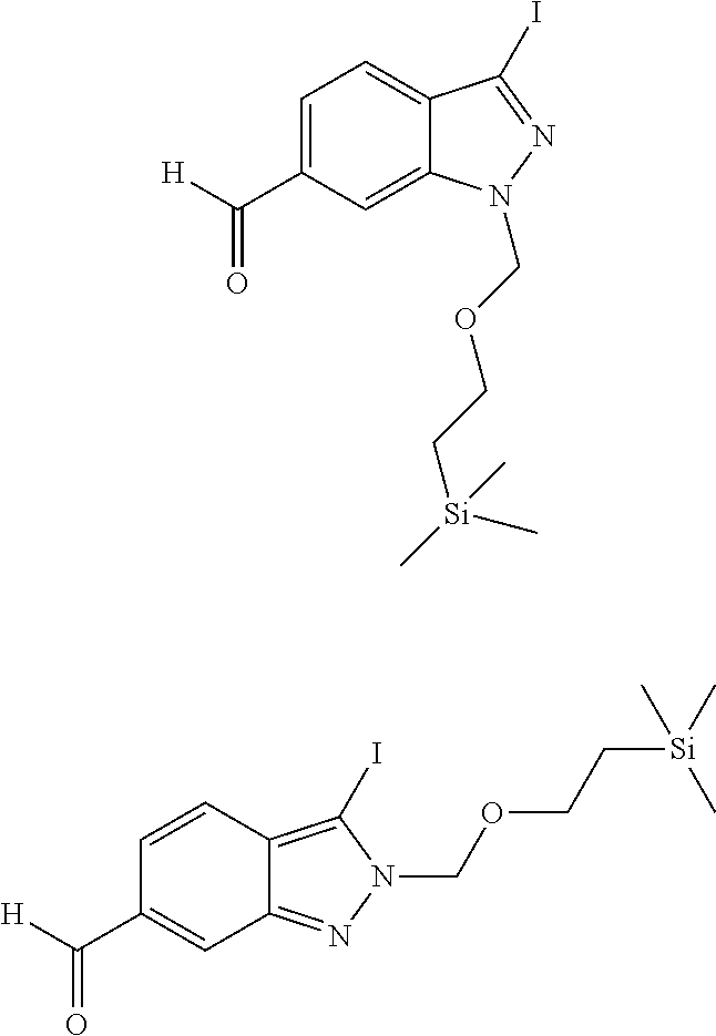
C1=C(C([H])=O)C=C2C(=C1)C(I)=NN2COCC[Si](C)(C)C.C1=CC2=C(I)N(COCC[Si](C)(C)C)N=C2C=C1C([H])=O
